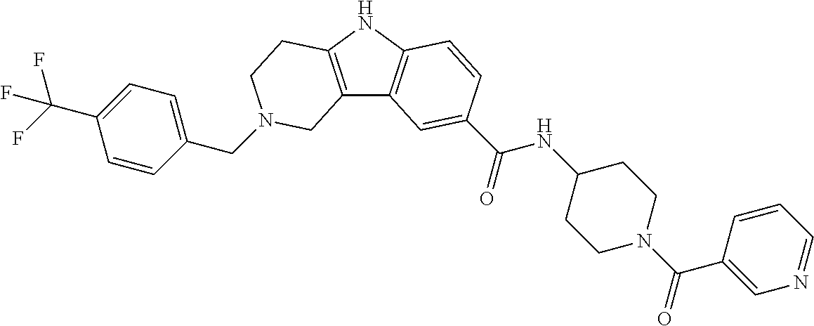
C(N1CCC2=C(C3=C(N2)C=CC(C(=O)NC2CCN(C(C4=CN=CC=C4)=O)CC2)=C3)C1)C1=CC=C(C(F)(F)F)C=C1
